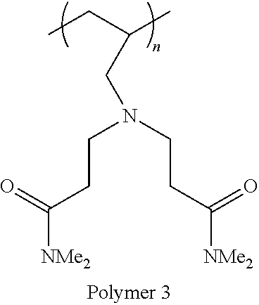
[NMe2]C(CCN(CCC([NMe2])=O)CC(CC)C)=O
